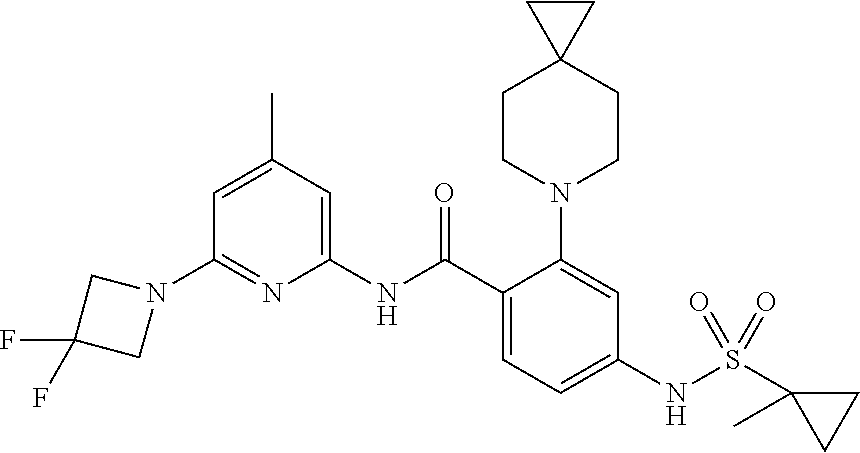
C1(N2CC(F)(F)C2)=NC(NC(C2=CC=C(NS(C3(C)CC3)(=O)=O)C=C2N2CCC3(CC2)CC3)=O)=CC(C)=C1
